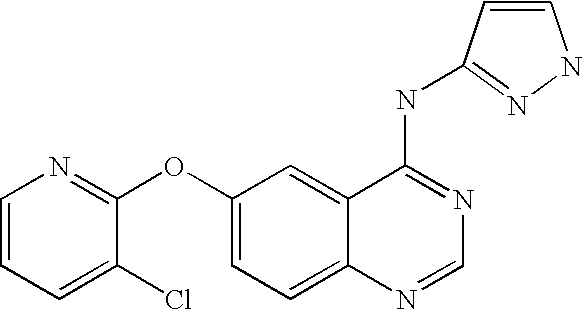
C1=CC=C(Cl)C(OC2=CC=C3C(=C2)C(NC2=NNC=C2)=NC=N3)=N1
